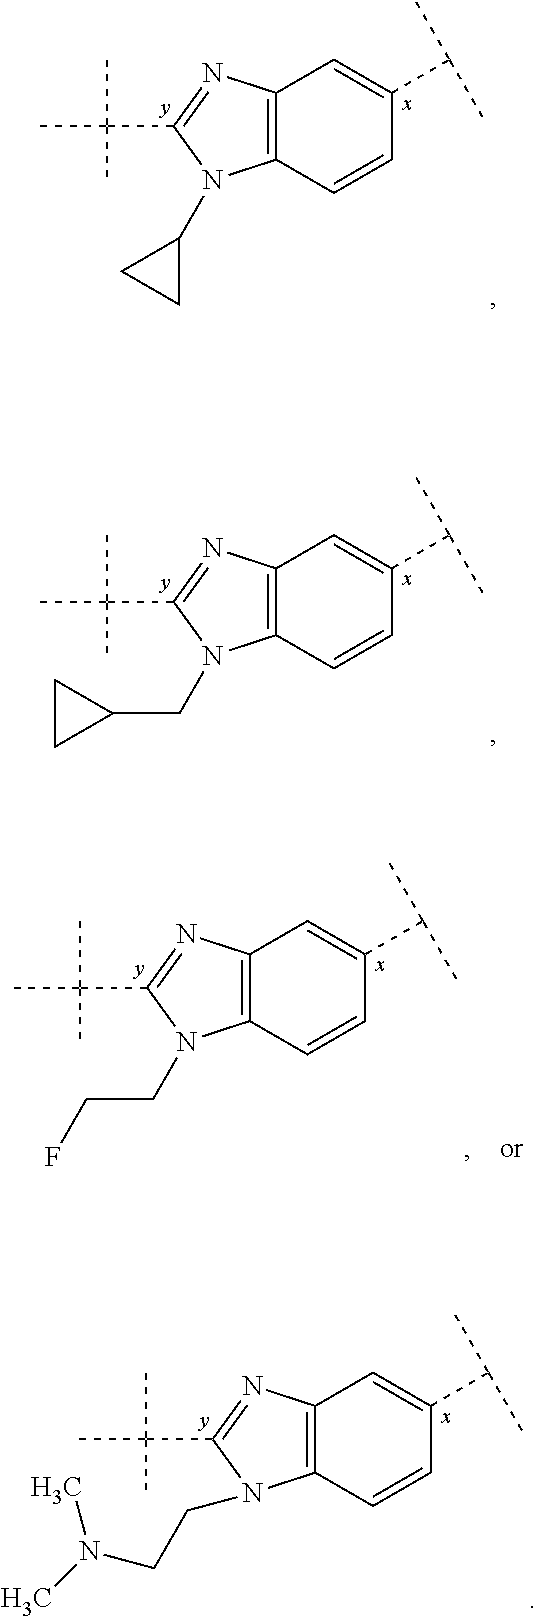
C12=C(C=CC(C(C)C)=C1)N(CC1CC1)C(C(C)(C)C)=N2.C12=C(C=CC(C(C)C)=C1)N(CCN(C)C)C(C(C)(C)C)=N2.C12=C(C=CC(C(C)C)=C1)N(CCF)C(C(C)(C)C)=N2.C12=C(C=CC(C(C)C)=C1)N(C1CC1)C(C(C)(C)C)=N2
